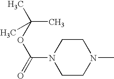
C1CN(C)CCN1C(OC(C)(C)C)=O
